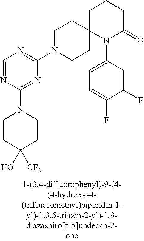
C1=NC(N2CCC(O)([CF3])CC2)=NC(N2CCC3(CC2)N(C2=CC=C(F)C(F)=C2)C(=O)CCC3)=N1
